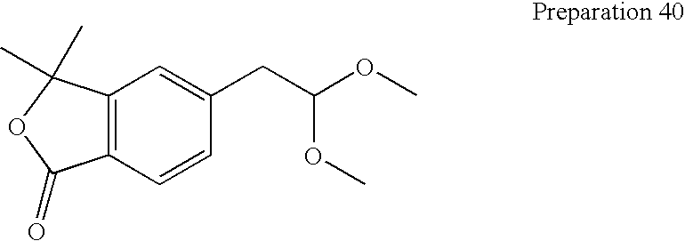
C12=C(C=CC(CC(OC)OC)=C1)C(=O)OC2(C)C
